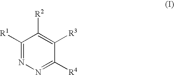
C1([R1])=NN=C([R4])C([R3])=C1[R2]
